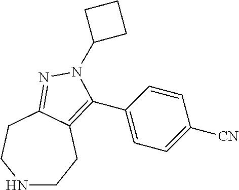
N1CCC2=C(C3=CC=C([CN])C=C3)N(C3CCC3)N=C2CC1
